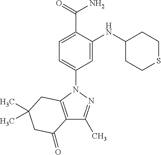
C12=C(N(C3=CC=C(C(N)=O)C(NC4CCSCC4)=C3)N=C1C)CC(C)(C)CC2=O
